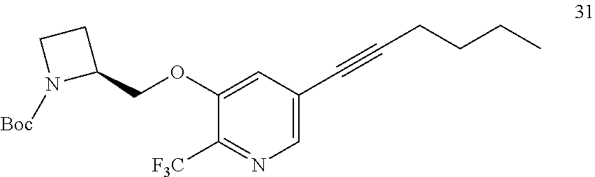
C1=C(C#CCCCC)C=C(OCC2CCN2[Boc])C([F3C])=N1
